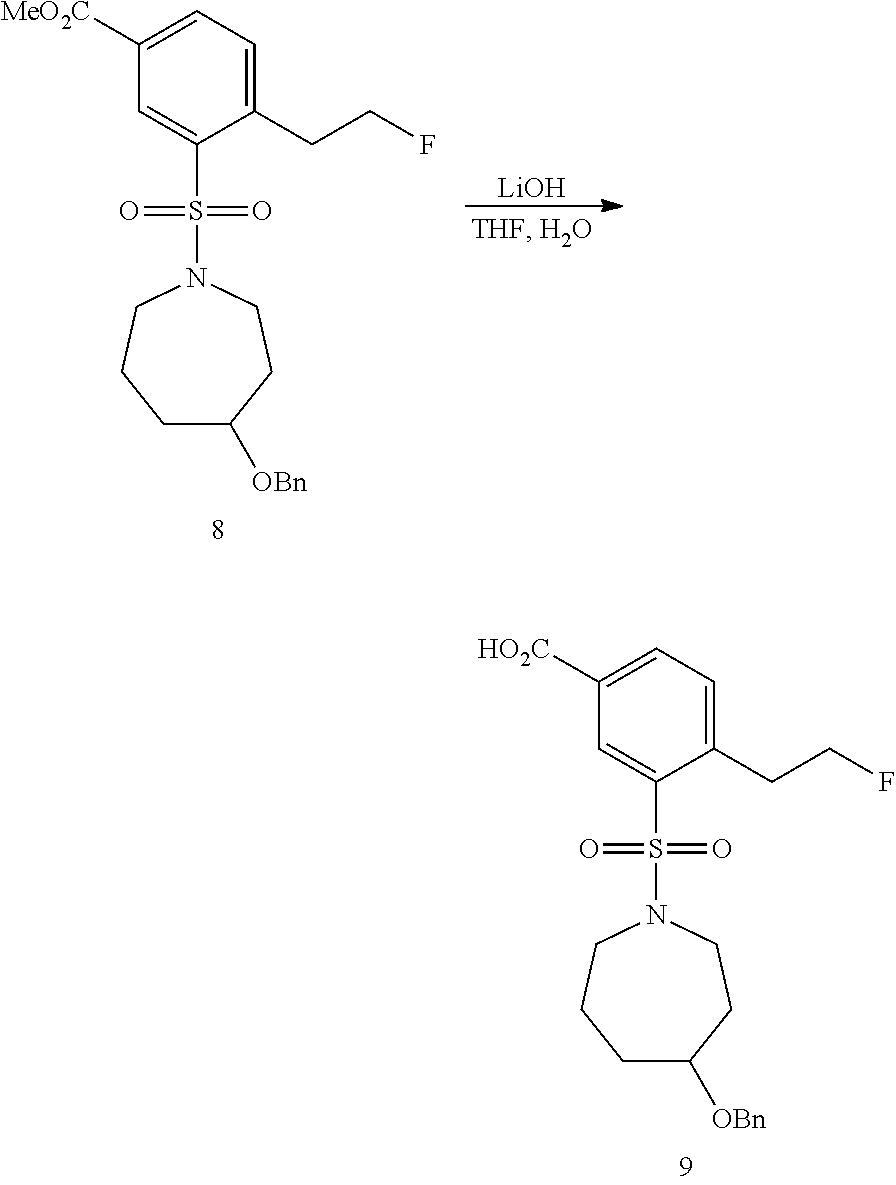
[LiOH].[OBn]C1CCCN(S(C2=CC([MeO2C])=CC=C2CCF)(=O)=O)CC1.[OBn]C1CCCN(S(C2=CC([HO2C])=CC=C2CCF)(=O)=O)CC1
